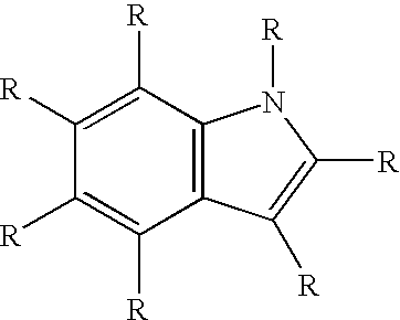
C1([R])=C([R])C2=C(C([R])=C1[R])N([R])C([R])=C2[R]
